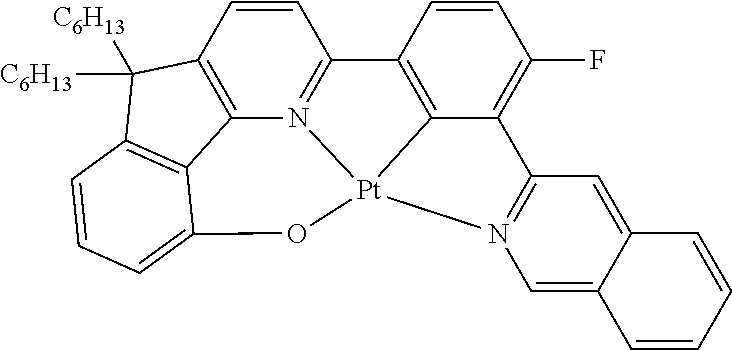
C1=CC2=C3N4=C1C1=C5C(=C(F)C=C1)C1=N(C=C6C(=C1)C=CC=C6)[Pt]45OC1=CC=CC(=C31)C2([C6H13])[C6H13]
